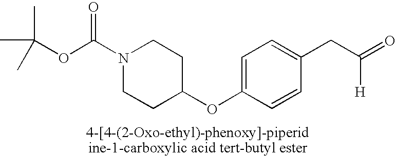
C(OC(N1CCC(OC2=CC=C(CC(=O)[H])C=C2)CC1)=O)(C)(C)C
